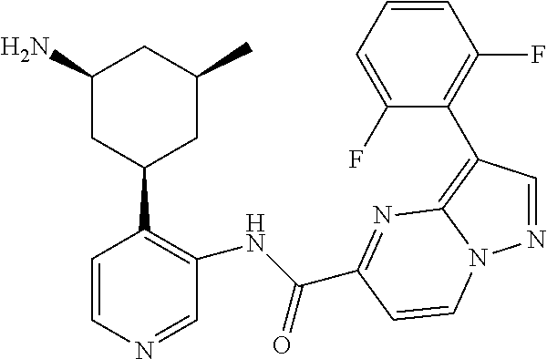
C1(N)CC(C2=C(NC(=O)C3=NC4=C(C5=C(F)C=CC=C5F)C=NN4C=C3)C=NC=C2)CC(C)C1
